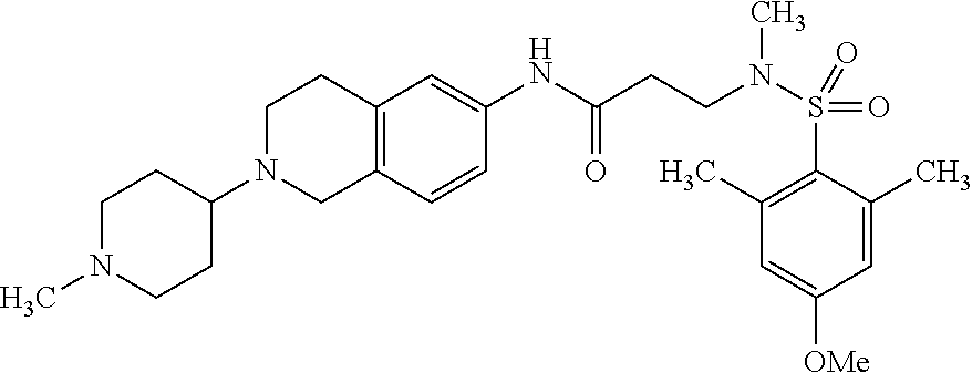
C1(NC(=O)CCN(C)S(=O)(=O)C2=C(C)C=C([OMe])C=C2C)=CC2=C(C=C1)CN(C1CCN(C)CC1)CC2
